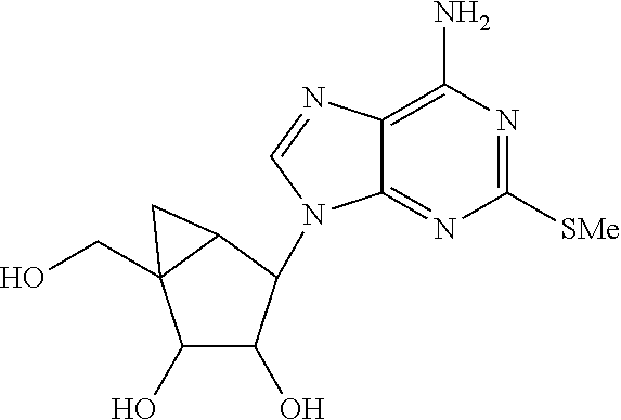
C1([SMe])=NC(N)=C2C(=N1)N(C1C(O)C(O)C3(CO)C1C3)C=N2
